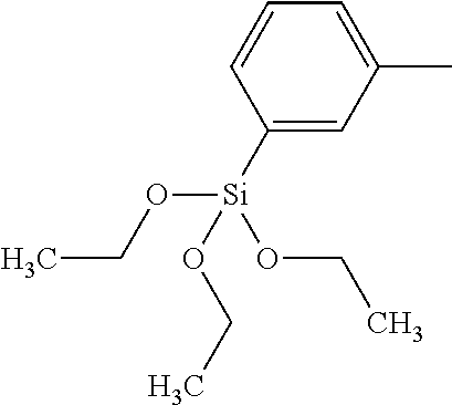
C1([Si](OCC)(OCC)OCC)=CC(C)=CC=C1
